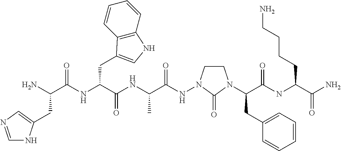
N(C(C(C)NC(C(NC(C(N)CC1=CN=CN1)=O)CC1=CNC2=C1C=CC=C2)=O)=O)N1CCN(C(C(NC(C(N)=O)CCCCN)=O)CC2=CC=CC=C2)C1=O
